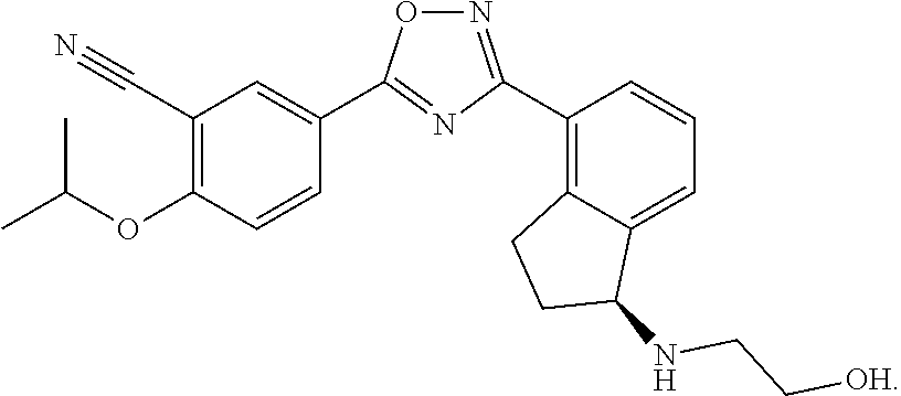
C1(C#N)=C(OC(C)C)C=CC(C2=NC(C3=C4C(=CC=C3)C(NCC[OH])CC4)=NO2)=C1
